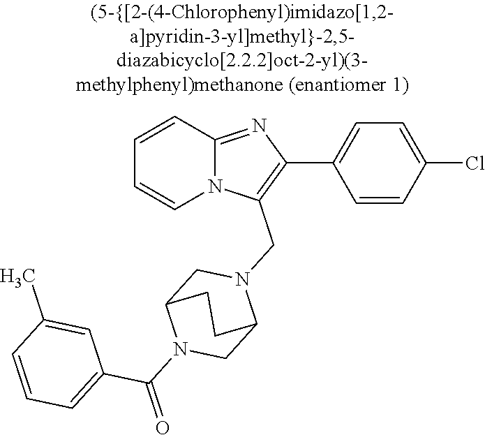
N12C(=NC(C3=CC=C(Cl)C=C3)=C1CN1CC3N(C(=O)C4=CC=CC(C)=C4)CC1CC3)C=CC=C2
